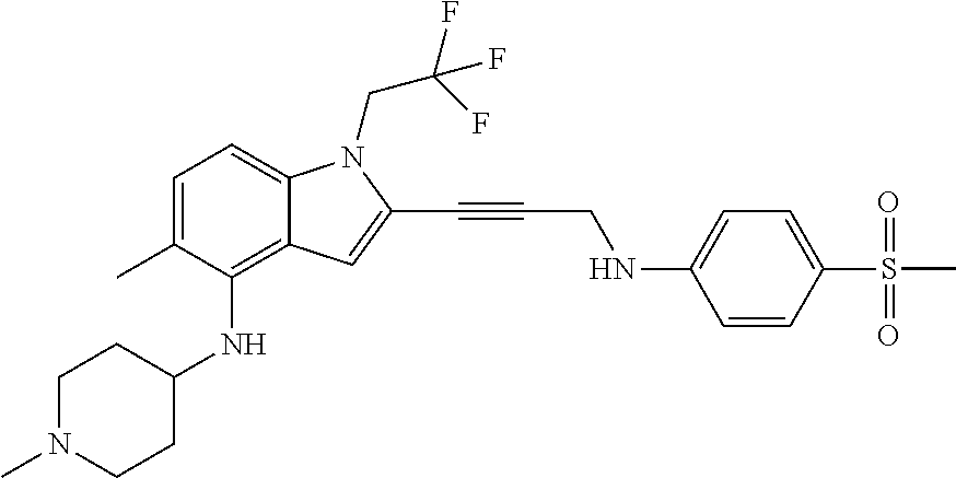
C1=C(C)C(NC2CCN(C)CC2)=C2C(=C1)N(CC(F)(F)F)C(C#CCNC1=CC=C(S(C)(=O)=O)C=C1)=C2
